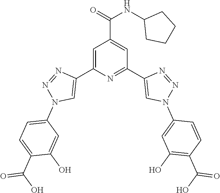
C1=C(C2=CN(C3=CC=C(C(O)=O)C(O)=C3)N=N2)N=C(C2=CN(C3=CC(O)=C(C(O)=O)C=C3)N=N2)C=C1C(=O)NC1CCCC1
